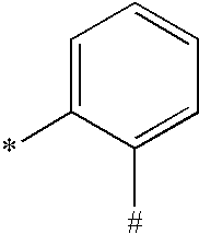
C1=C(*)C([#])=CC=C1
